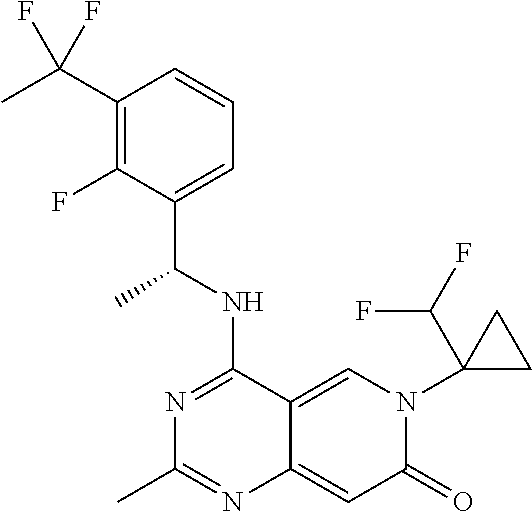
C1(C(C)(F)F)=C(F)C(C(NC2=NC(C)=NC3=CC(=O)N(C4(C(F)F)CC4)C=C23)C)=CC=C1
